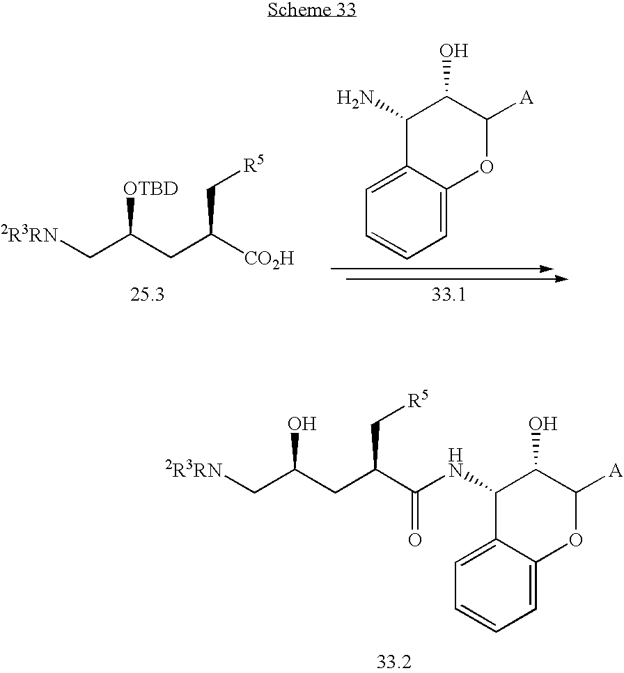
C1=C2C(=CC=C1)C(N)C(O)C([A])O2.C(C(CC([CO2H])C[R5])[OTBD])[2R3RN].C(C(CC(C(=O)NC1C2=CC=CC=C2OC([A])C1O)C[R5])O)[2R3RN]
